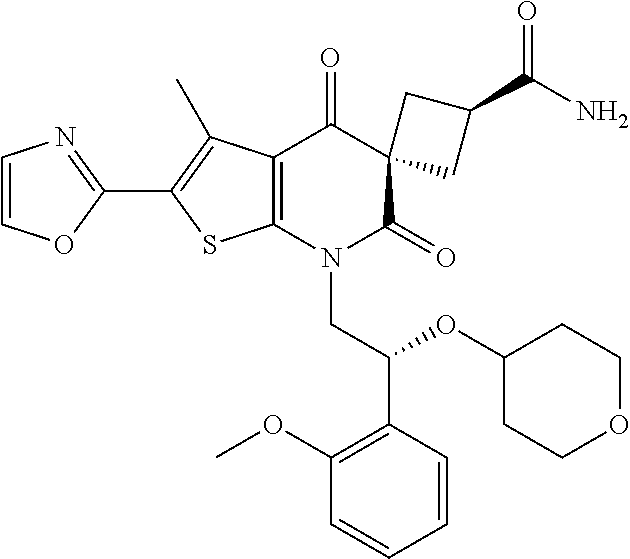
C1=COC(C2=C(C)C3=C(S2)N(CC(OC2CCOCC2)C2=C(OC)C=CC=C2)C(=O)C2(C3=O)CC(C(N)=O)C2)=N1
